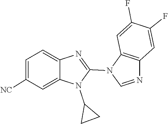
N1(C2=NC3=CC=C([NC])C=C3N2C2CC2)C=NC2=C1C=C(F)C(F)=C2
